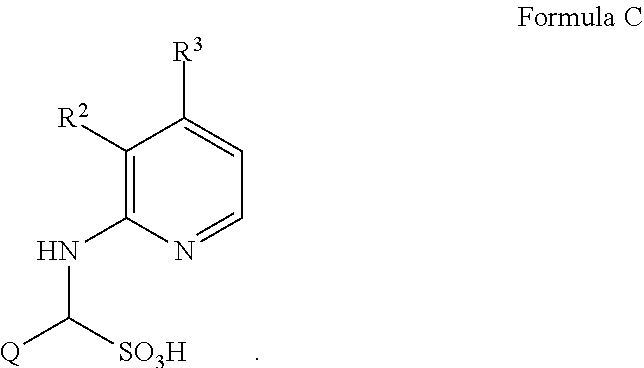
C1([R3])=CC=NC(NC([SO3H])[Q])=C1[R2]
